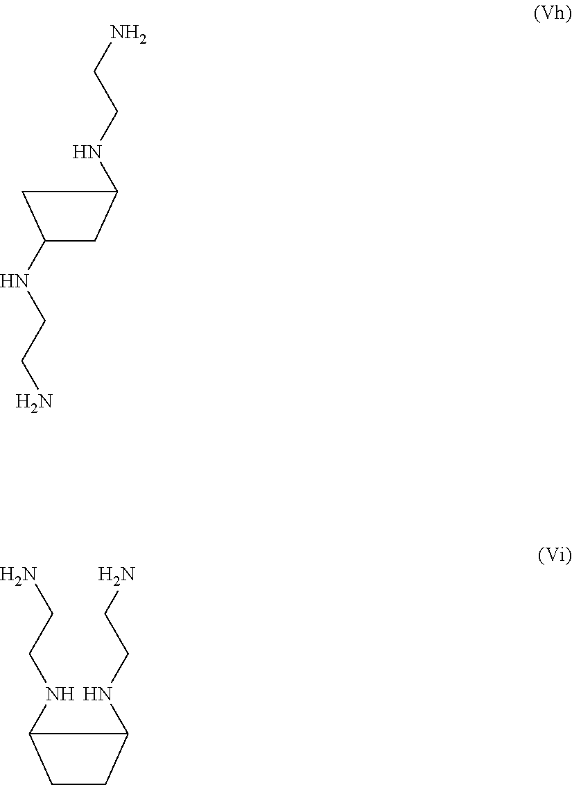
C1C(NCCN)CC1NCCN.C1(NCCN)CCC1NCCN
